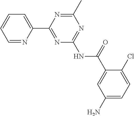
C1=NC(C2=NC(NC(C3=CC(N)=CC=C3Cl)=O)=NC(C)=N2)=CC=C1
